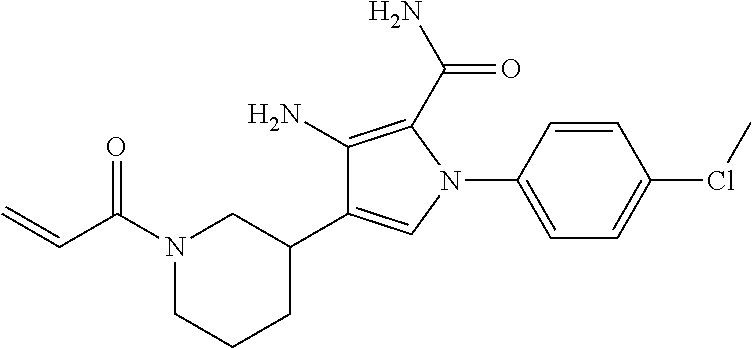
N1(C(C=C)=O)CCCC(C2=CN(C3=CC=C(ClC)C=C3)C(C(=O)N)=C2N)C1
